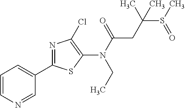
N(C(=O)CC(S(=O)C)(C)C)(C1=C(Cl)N=C(C2=CC=CN=C2)S1)CC
